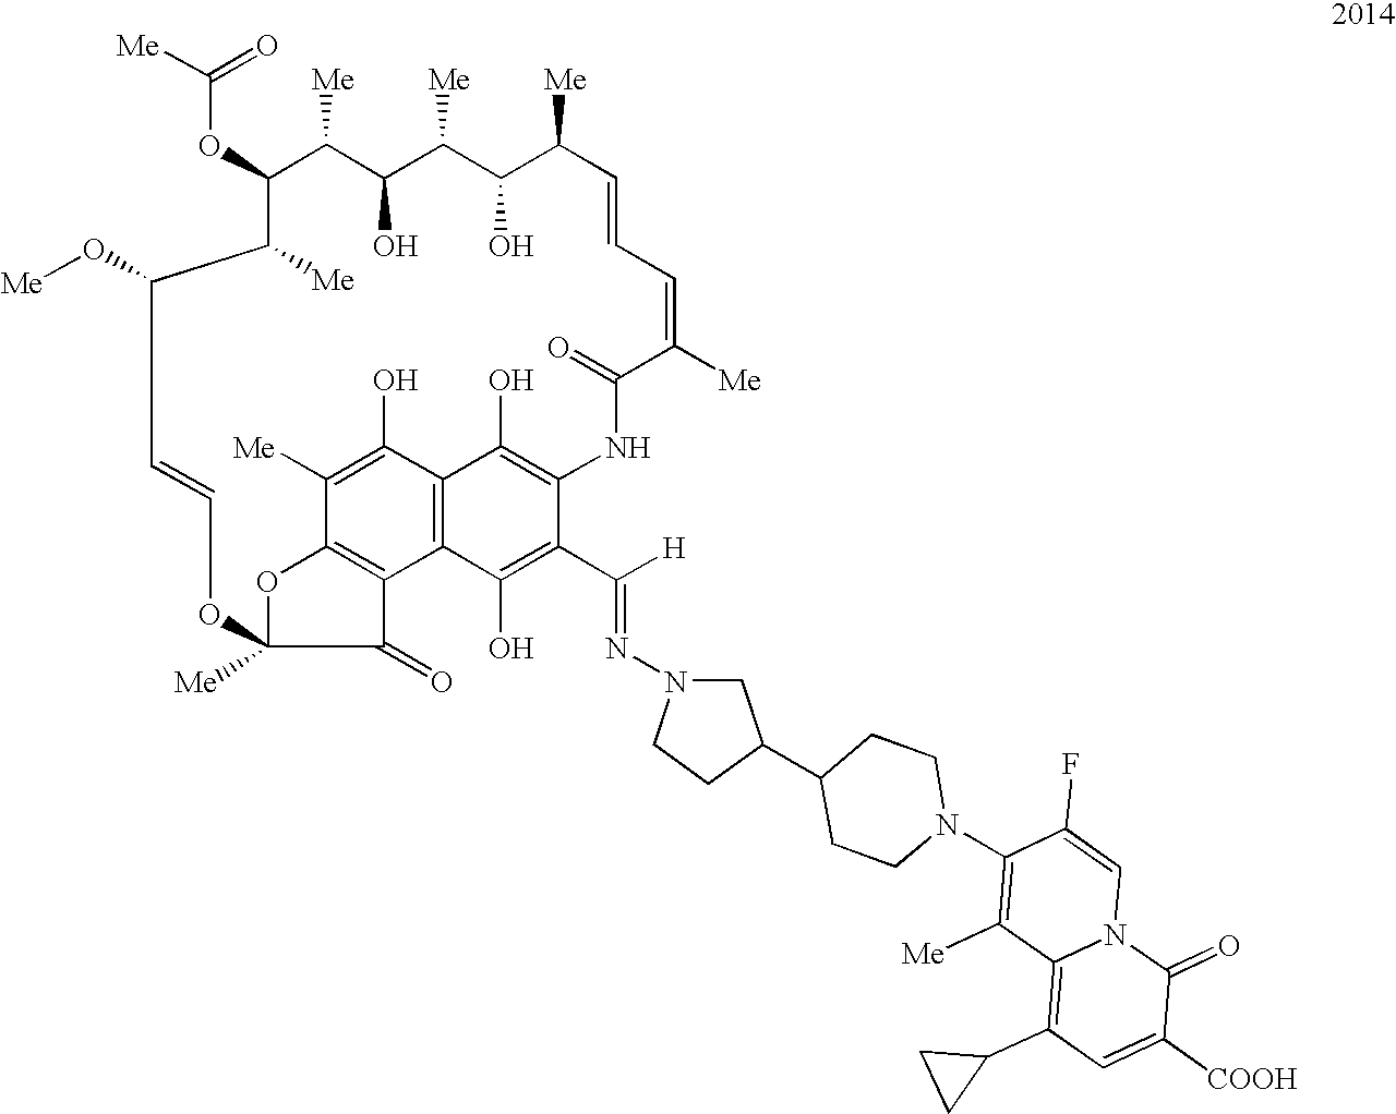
C(OC1C([Me])C(O[Me])C=COC2([Me])OC3=C(C4=C(C(O)=C(NC(=O)C([Me])=CC=CC([Me])C(O)C([Me])C(O)C1[Me])C(C(=NN1CC(C5CCN(C6=C([Me])C7=C(C8CC8)C=C([COOH])C(=O)N7C=C6F)CC5)CC1)[H])=C4O)C(O)=C3[Me])C2=O)([Me])=O
